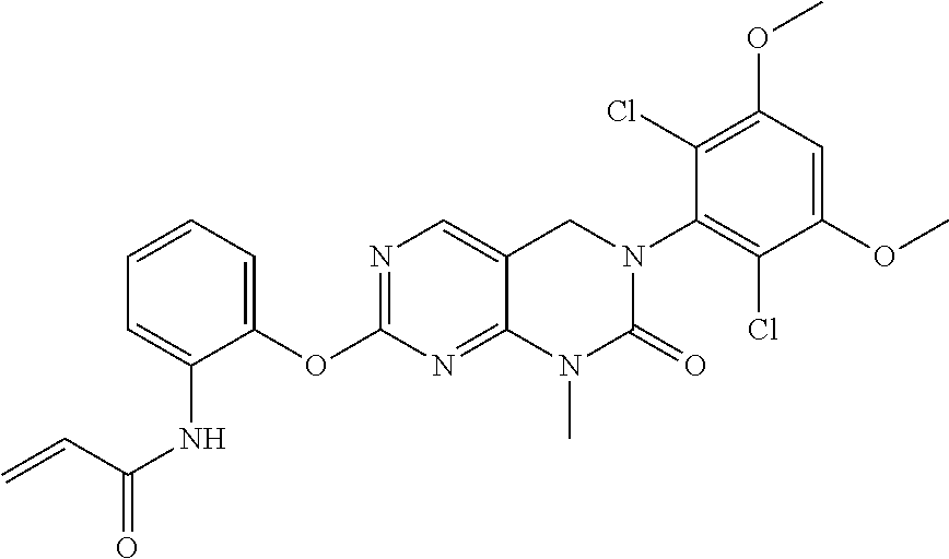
C1(OC2=CC=CC=C2NC(=O)C=C)=NC=C2C(=N1)N(C)C(=O)N(C1=C(Cl)C(OC)=CC(OC)=C1Cl)C2
